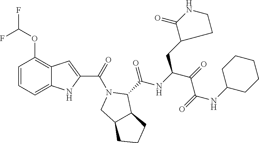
C1=CC=C2C(=C1OC(F)F)C=C(C(=O)N1CC3C(C1C(NC(C(=O)C(=O)NC1CCCCC1)CC1CCNC1=O)=O)CCC3)N2
